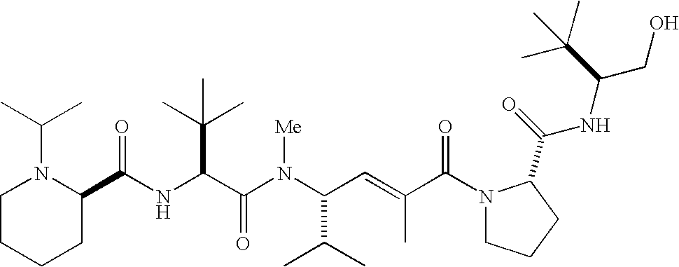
N(C(C(N(C(C(C)C)C=C(C)C(N1CCCC1C(=O)NC(CO)C(C)(C)C)=O)[Me])=O)C(C)(C)C)C(C1N(C(C)C)CCCC1)=O
